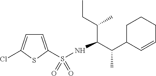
C1=C(S(NC(C(C2C=CCCC2)C)C(CC)C)(=O)=O)SC(Cl)=C1
